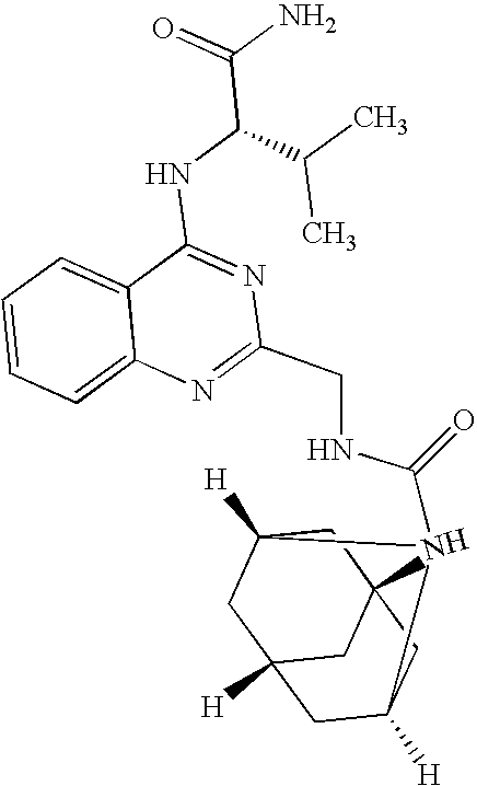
C1=CC=C2C(=C1)N=C(CNC(N13C4([H])CC5([H])CC1(C4)CC3([H])C5)=O)N=C2NC(C(N)=O)C(C)C
